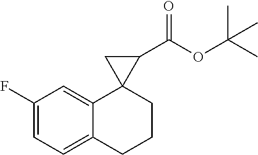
C1=C(F)C=C2C(=C1)CCCC21C(C(OC(C)(C)C)=O)C1
